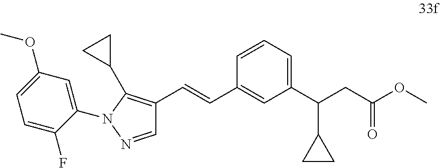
C1=C(F)C(N2C(C3CC3)=C(C=CC3=CC(C(CC(=O)OC)C4CC4)=CC=C3)C=N2)=CC(OC)=C1
